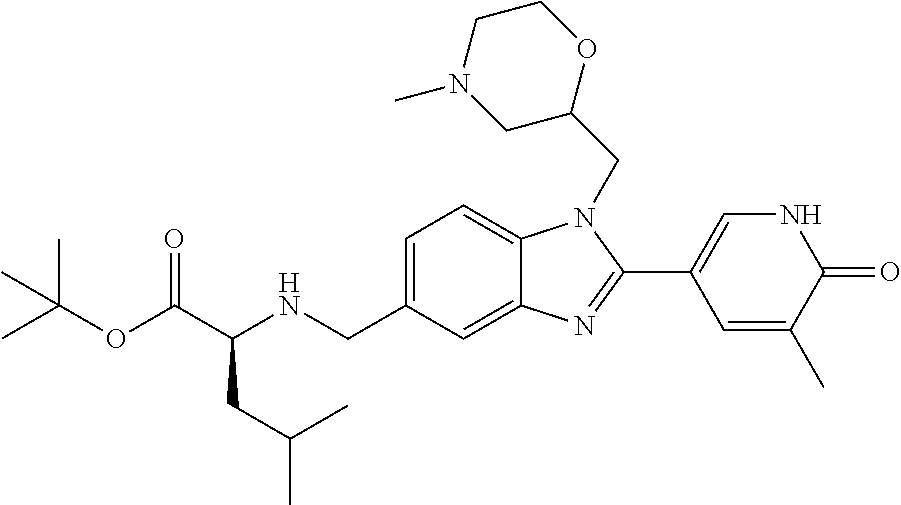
C1=C(CNC(C(OC(C)(C)C)=O)CC(C)C)C=C2C(=C1)N(CC1OCCN(C)C1)C(C1=CNC(=O)C(C)=C1)=N2
